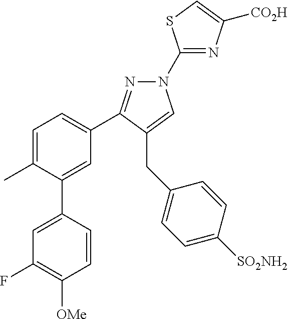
C1(N2N=C(C3=CC=C(C)C(C4=CC(F)=C([OMe])C=C4)=C3)C(CC3=CC=C([SO2NH2])C=C3)=C2)=NC([CO2H])=CS1
